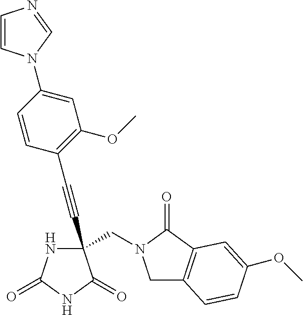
C(#CC1(CN2CC3=C(C2=O)C=C(OC)C=C3)NC(=O)NC1=O)C1=C(OC)C=C(N2C=CN=C2)C=C1
